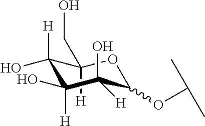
C1([H])(CO)C([H])(O)C([H])(O)C(O)([H])C(OC(C)C)O1
